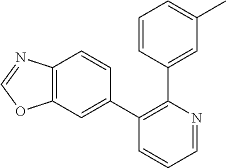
C12=C(C=C(C3=C(C4=CC(C)=CC=C4)N=CC=C3)C=C1)OC=N2
